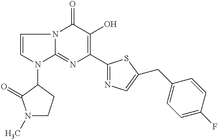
C1=CN(C2C(=O)N(C)CC2)C2=NC(C3=NC=C(CC4=CC=C(F)C=C4)S3)=C(O)C(=O)N12
